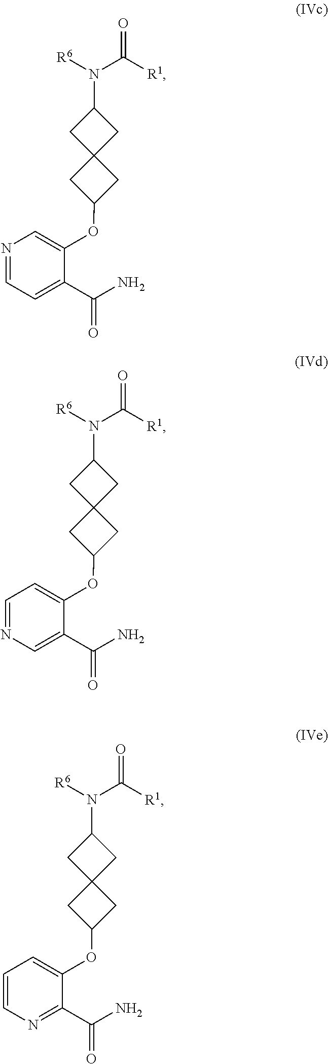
C1(N([R6])C([R1])=O)CC2(C1)CC(OC1=CN=CC=C1C(=O)N)C2.C1(N([R6])C([R1])=O)CC2(C1)CC(OC1=CC=NC=C1C(=O)N)C2.C1(N([R6])C([R1])=O)CC2(C1)CC(OC1=CC=CN=C1C(=O)N)C2
